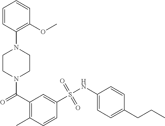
C1=CC(N2CCN(C(C3=C(C)C=CC(S(NC4=CC=C(CCC)C=C4)(=O)=O)=C3)=O)CC2)=C(OC)C=C1
